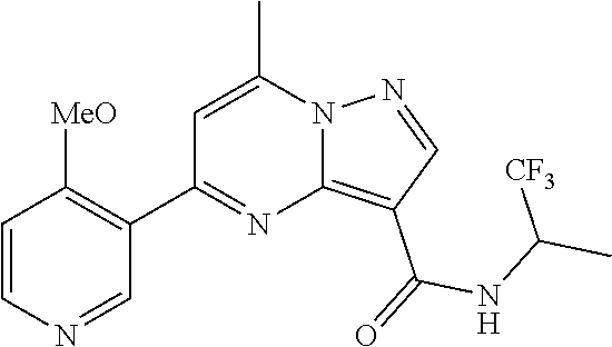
C12=C(C(=O)NC(C)[CF3])C=NN1C(C)=CC(C1=C([MeO])C=CN=C1)=N2
